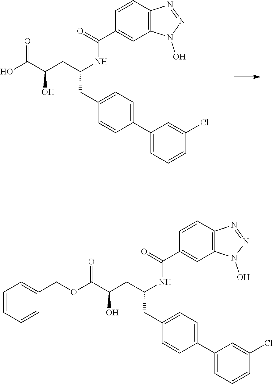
O(C(C(O)CC(CC1=CC=C(C2=CC=CC(Cl)=C2)C=C1)NC(C1=CC2=C(C=C1)N=NN2O)=O)=O)CC1=CC=CC=C1.OC(C(O)CC(CC1=CC=C(C2=CC=CC(Cl)=C2)C=C1)NC(C1=CC2=C(C=C1)N=NN2O)=O)=O
